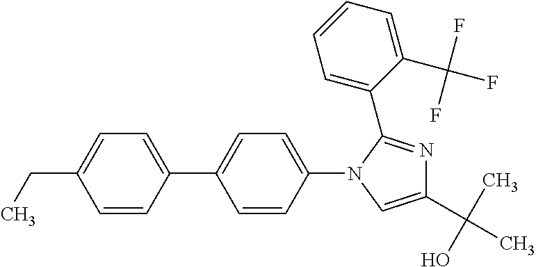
C1=CC(C2=CC=C(N3C(C4=CC=CC=C4C(F)(F)F)=NC(C(C)(O)C)=C3)C=C2)=CC=C1CC
